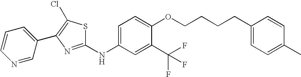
C1=CC=C(C2=C(Cl)SC(NC3=CC=C(OCCCCC4=CC=C(C)C=C4)C(C(F)(F)F)=C3)=N2)C=N1
